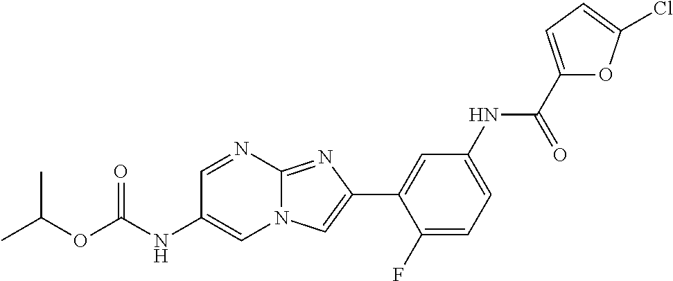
C1=NC2=NC(C3=CC(NC(C4=CC=C(Cl)O4)=O)=CC=C3F)=CN2C=C1NC(OC(C)C)=O
